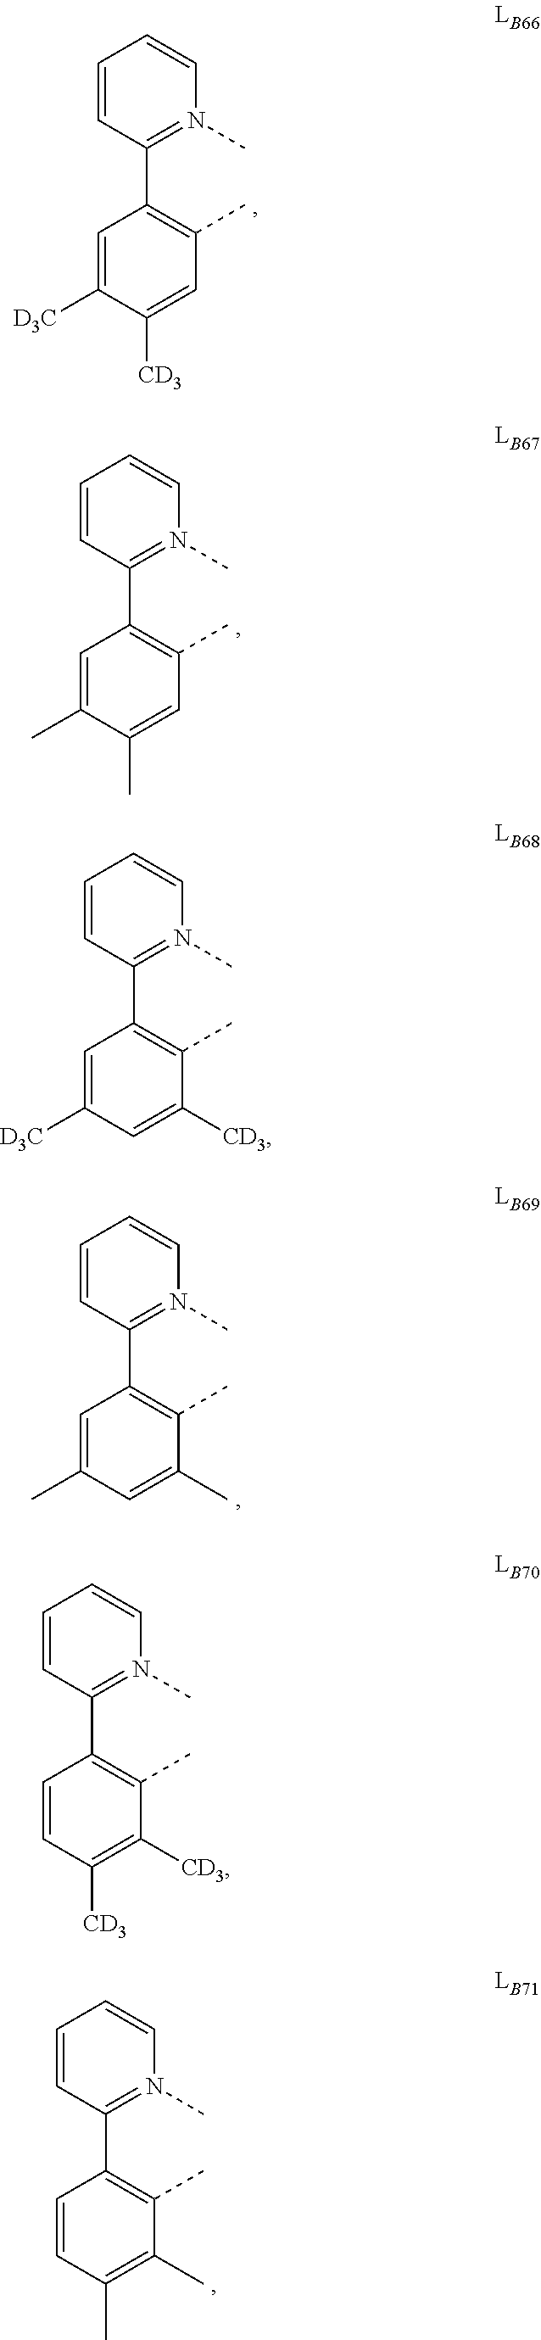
C1=CC(C2=C(C)C=C([CD3])C([D3C])=C2)=N(C)C=C1.C1=CC(C2=C(C)C=C(C)C(C)=C2)=N(C)C=C1.C1=CC(C2=C(C)C([CD3])=CC([D3C])=C2)=N(C)C=C1.C1=CC(C2=C(C)C([CD3])=C([CD3])C=C2)=N(C)C=C1.C1=CC(C2=C(C)C(C)=CC(C)=C2)=N(C)C=C1.C1=CC(C2=C(C)C(C)=C(C)C=C2)=N(C)C=C1
